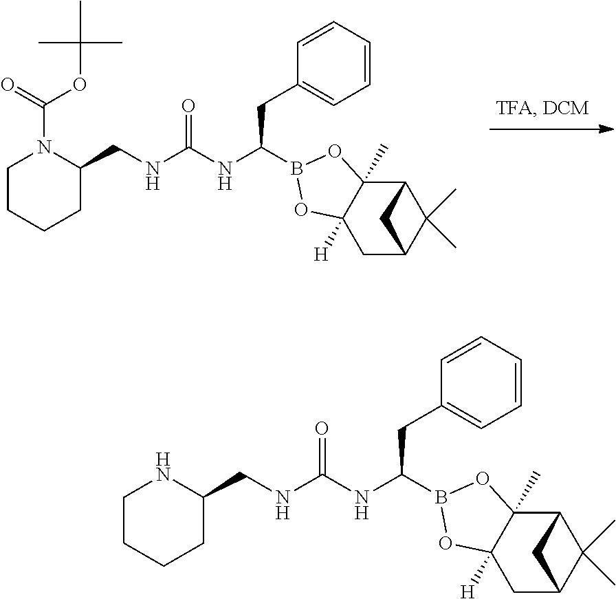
C1CCCC(CNC(=O)NC(CC2=CC=CC=C2)B2OC3([H])C(C)(O2)C2C(C)(C)C(C3)C2)N1C(OC(C)(C)C)=O.C1CCCC(CNC(=O)NC(CC2=CC=CC=C2)B2OC3([H])C(C)(O2)C2C(C)(C)C(C3)C2)N1
